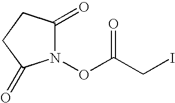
N1(OC(CI)=O)C(=O)CCC1=O
